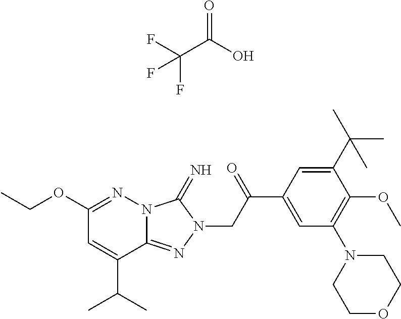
C1(OCC)=NN2C(=NN(CC(C3=CC(N4CCOCC4)=C(OC)C(C(C)(C)C)=C3)=O)C2=N)C(C(C)C)=C1.C(C(=O)O)(F)(F)F
